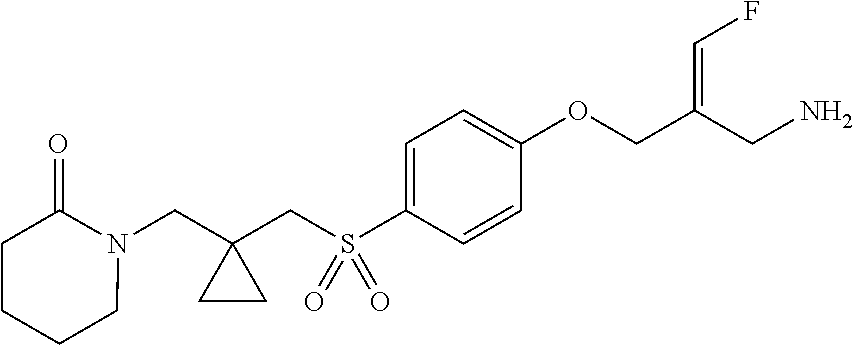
C1=C(S(CC2(CN3C(=O)CCCC3)CC2)(=O)=O)C=CC(OCC(CN)=CF)=C1
